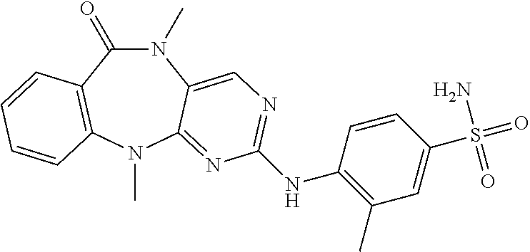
N1(C)C(=O)C2=C(N(C)C3=NC(NC4=C(C)C=C(S(N)(=O)=O)C=C4)=NC=C13)C=CC=C2
